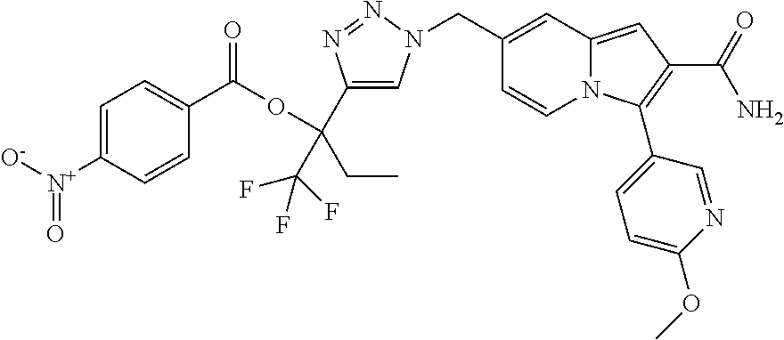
C1=C([N+]([O-])=O)C=CC(C(OC(C2=CN(CC3=CC4=CC(C(N)=O)=C(C5=CC=C(OC)N=C5)N4C=C3)N=N2)(CC)C(F)(F)F)=O)=C1
